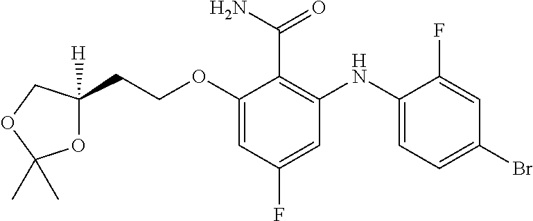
C(OC1=CC(F)=CC(NC2=CC=C(Br)C=C2F)=C1C(=O)N)CC1([H])OC(C)(C)OC1
